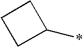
C1CC(*)C1
